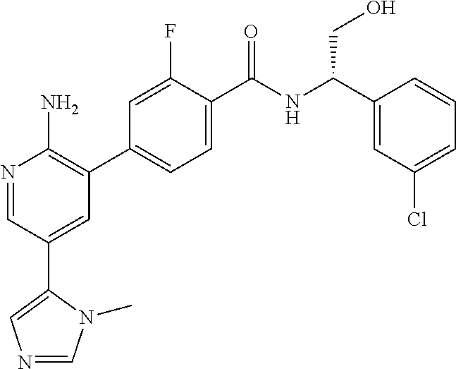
N1=CC(C2=CN=CN2C)=CC(C2=CC=C(C(NC(C3=CC(Cl)=CC=C3)CO)=O)C(F)=C2)=C1N
